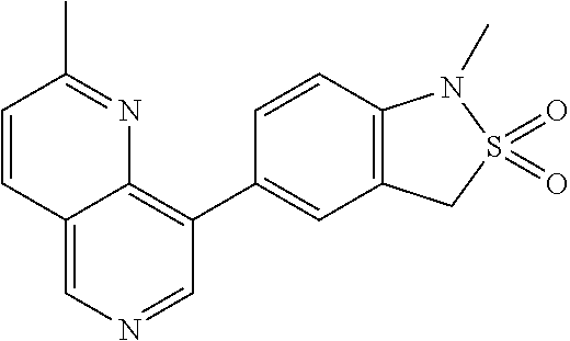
C12=CN=CC(C3=CC4=C(C=C3)N(C)S(=O)(=O)C4)=C1N=C(C)C=C2
